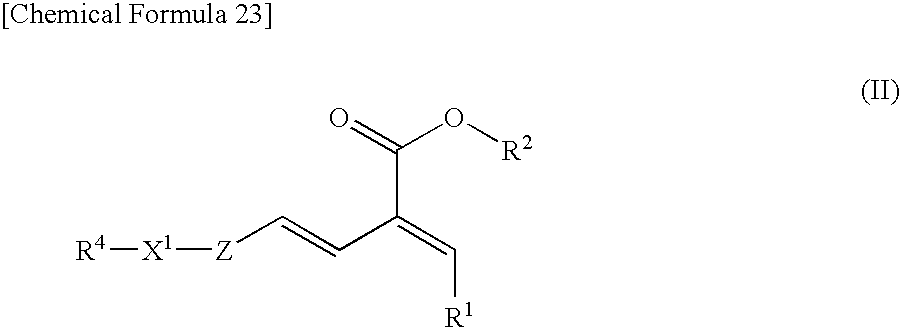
[X1]([Z]C=CC(=C[R1])C(=O)O[R2])[R4]
